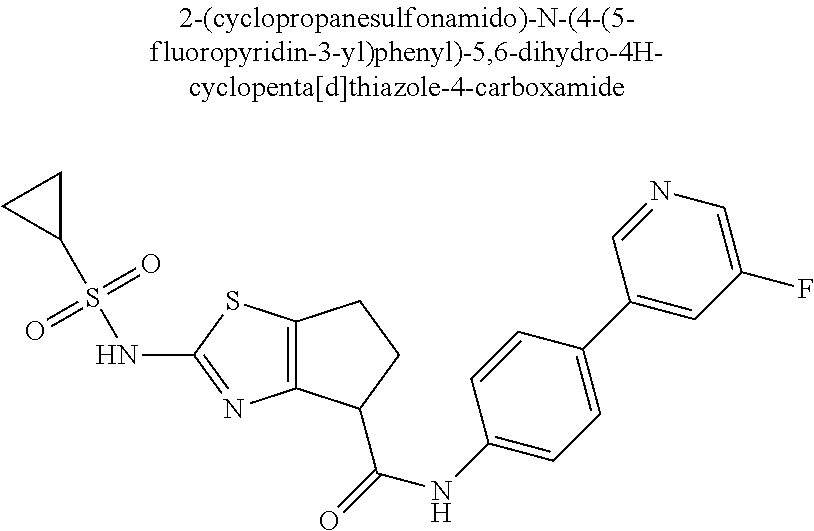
C12=C(C(C(=O)NC3=CC=C(C4=CC(F)=CN=C4)C=C3)CC1)N=C(NS(C1CC1)(=O)=O)S2
